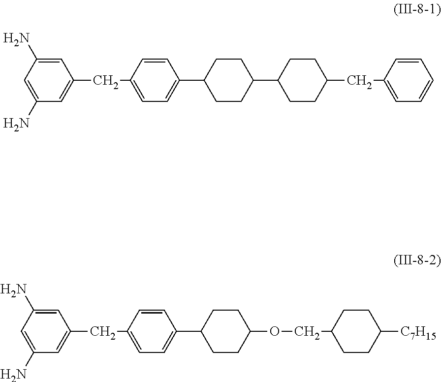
C1(N)=CC(N)=CC(CC2=CC=C(C3CCC(C4CCC(CC5=CC=CC=C5)CC4)CC3)C=C2)=C1.C1(N)=CC(N)=CC(CC2=CC=C(C3CCC(OCC4CCC([C7H15])CC4)CC3)C=C2)=C1
